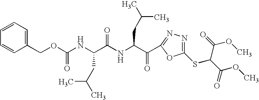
C(C(NC(C(=O)C1=NN=C(SC(C(OC)=O)C(=O)OC)O1)CC(C)C)=O)(CC(C)C)NC(=O)OCC1=CC=CC=C1
